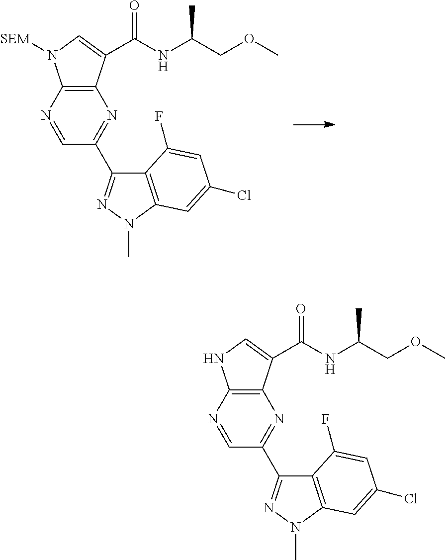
C12=C(N=CC(C3=NN(C)C4=C3C(F)=CC(Cl)=C4)=N1)N([SEM])C=C2C(NC(COC)C)=O.C12=C(N=CC(C3=NN(C)C4=C3C(F)=CC(Cl)=C4)=N1)NC=C2C(NC(COC)C)=O
